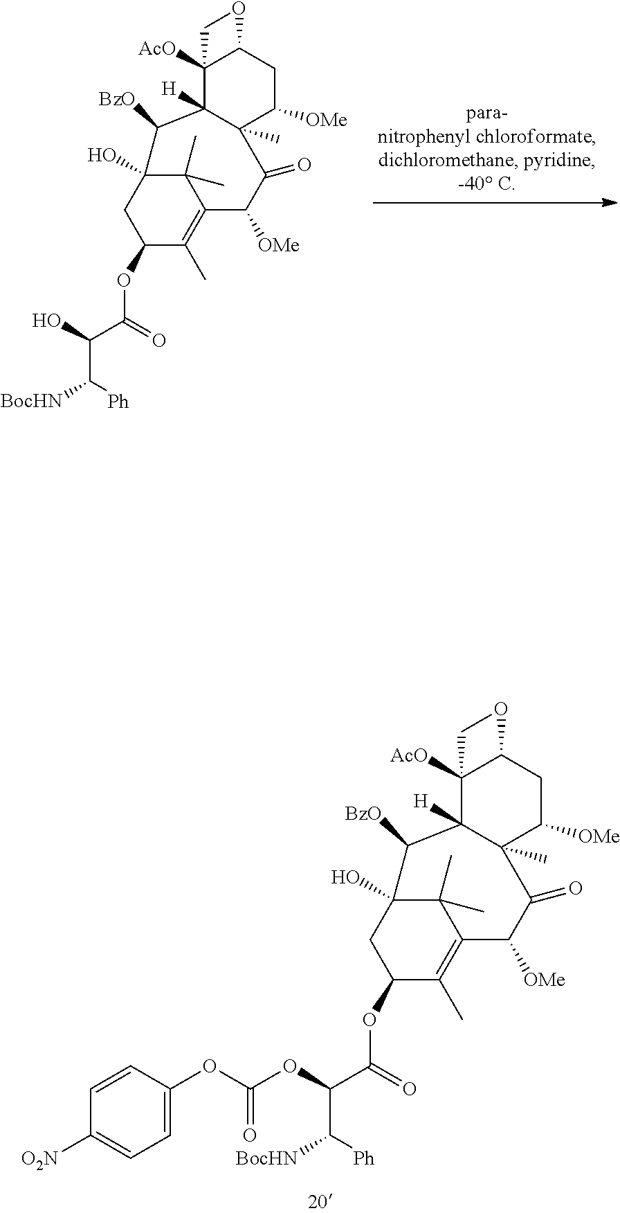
C1(C)=C2C(C)(C)C(O)(CC1OC(C(O)C([BocHN])[Ph])=O)C([BzO])C1([H])C3([AcO])C(CC([OMe])C1(C)C(=O)C2[OMe])OC3.C1(C)=C2C(C)(C)C(O)(CC1OC(C(OC(OC1=CC=C([O2N])C=C1)=O)C([BocHN])[Ph])=O)C([BzO])C1([H])C3([AcO])C(CC([OMe])C1(C)C(=O)C2[OMe])OC3
